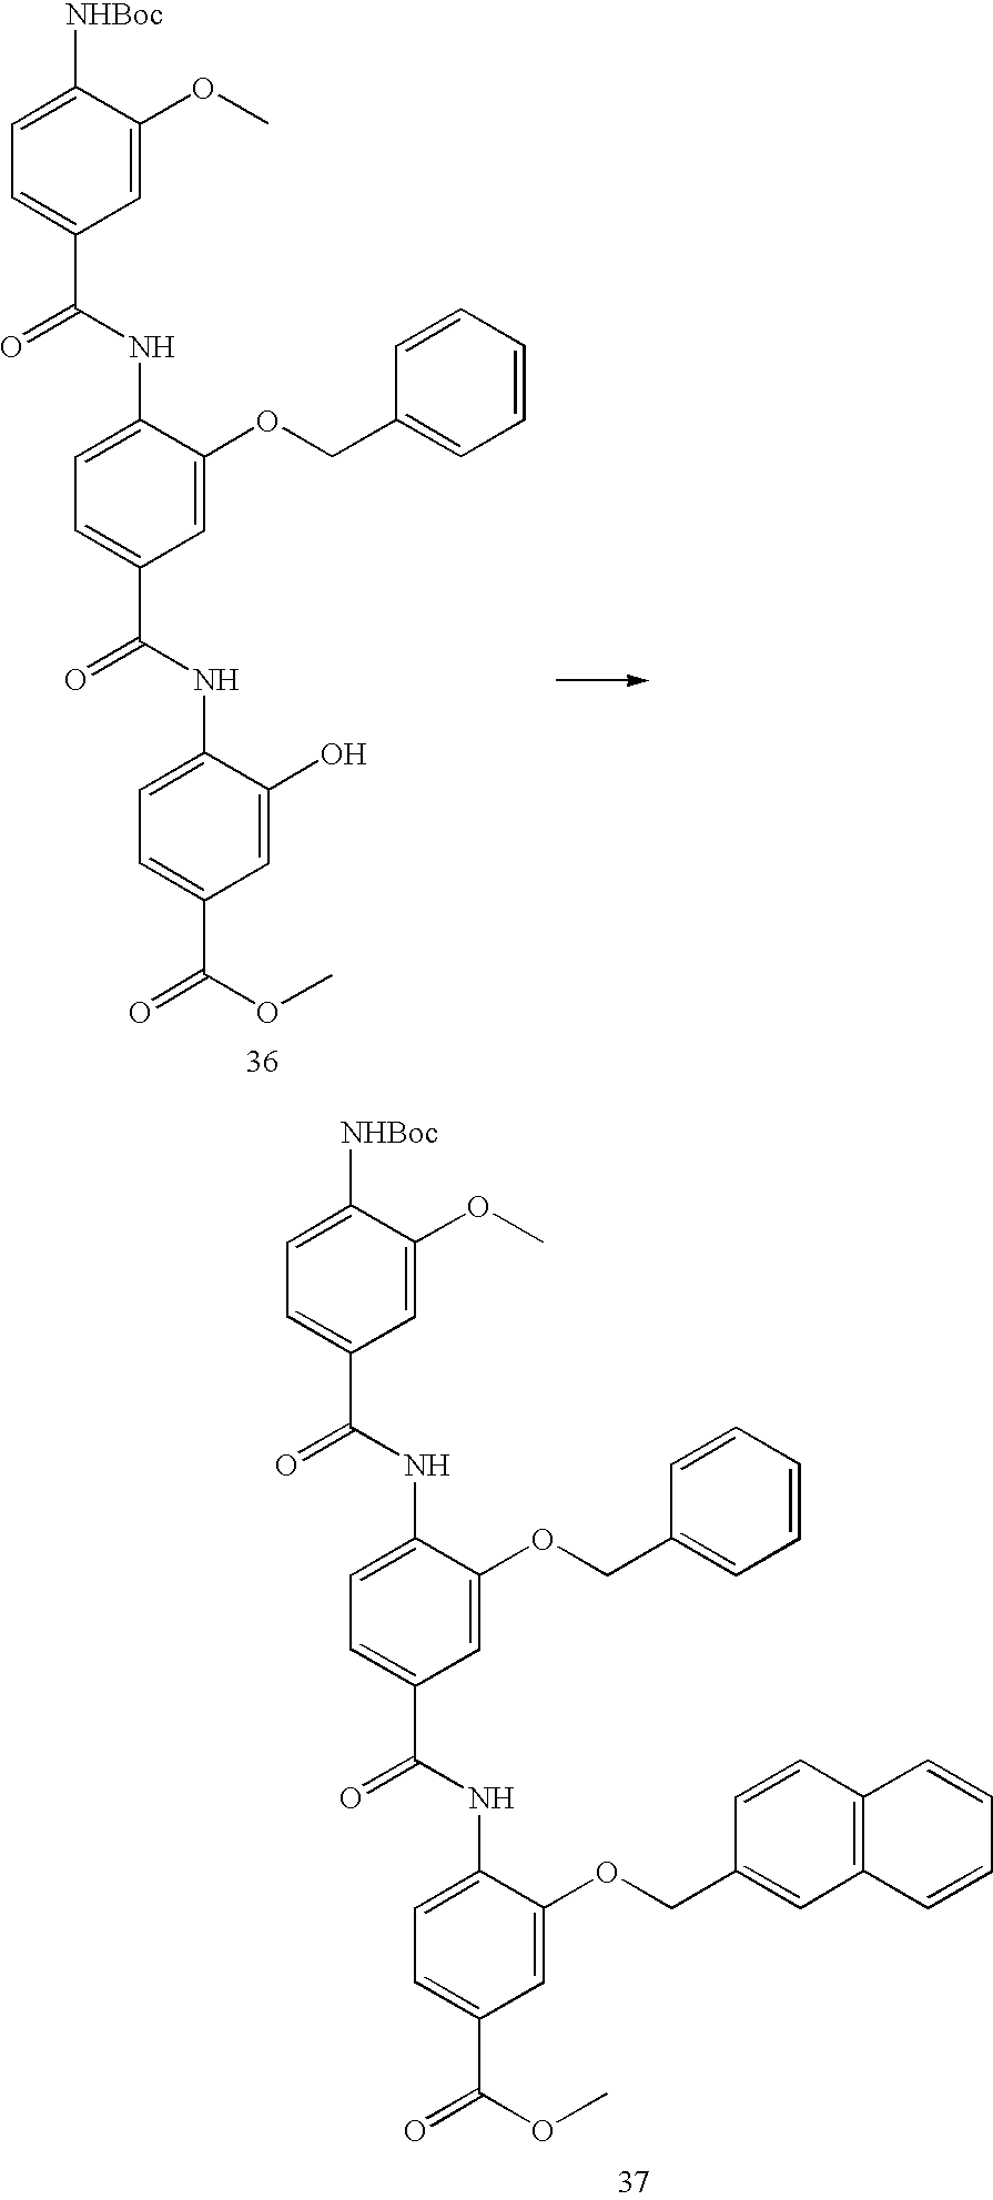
C1=C(OC)C([NHBoc])=CC=C1C(NC1=CC=C(C(NC2=CC=C(C(OC)=O)C=C2OCC2=CC3=C(C=C2)C=CC=C3)=O)C=C1OCC1=CC=CC=C1)=O.C1=C(OC)C([NHBoc])=CC=C1C(NC1=CC=C(C(NC2=CC=C(C(OC)=O)C=C2O)=O)C=C1OCC1=CC=CC=C1)=O
